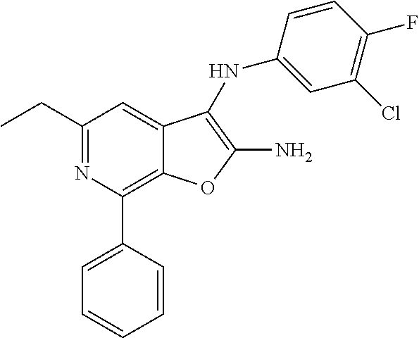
CCC1=NC(C2=CC=CC=C2)=C2C(=C1)C(NC1=CC(Cl)=C(F)C=C1)=C(N)O2
